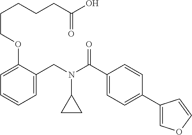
C1=C(CN(C(C2=CC=C(C3=COC=C3)C=C2)=O)C2CC2)C(OCCCCCC(O)=O)=CC=C1
